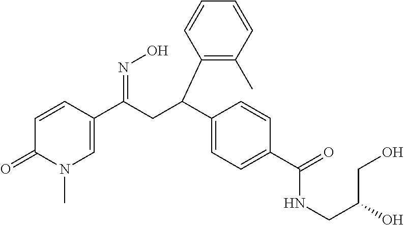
C1=CC(C(CC(C2=CC=C(C(=O)NCC(O)CO)C=C2)C2=C(C)C=CC=C2)=NO)=CN(C)C1=O
